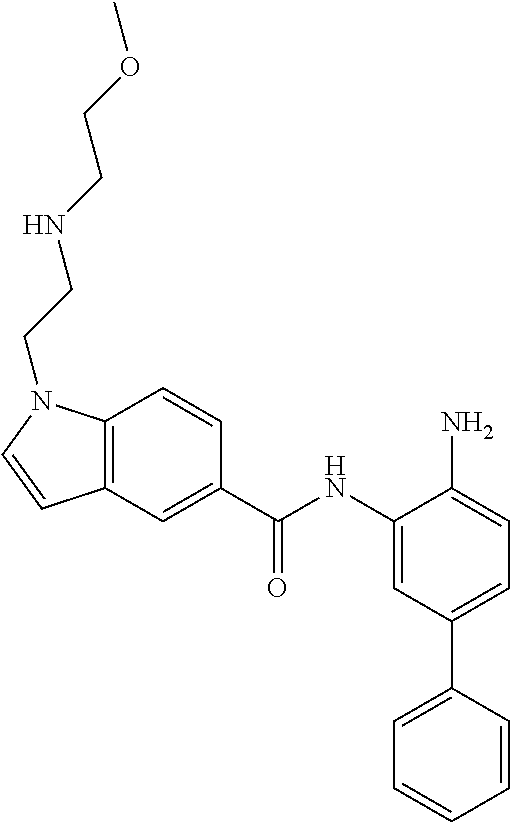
C12=C(C=C(C(NC3=CC(C4=CC=CC=C4)=CC=C3N)=O)C=C1)C=CN2CCNCCOC
